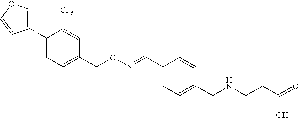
C1([CF3])=CC(CON=C(C2=CC=C(CNCCC(=O)O)C=C2)C)=CC=C1C1=COC=C1
